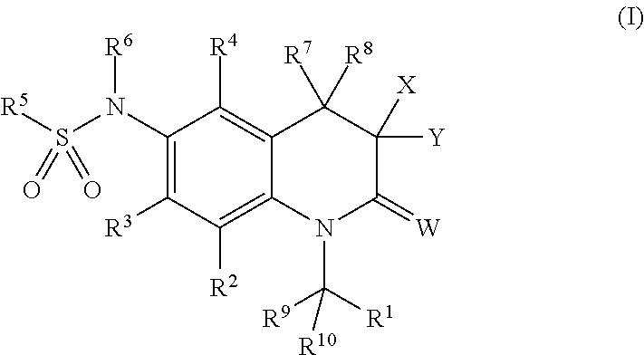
S(N(C1=C([R3])C([R2])=C2C(=C1[R4])C([R8])([R7])C([Y])([X])C(=[W])N2C([R9])([R10])[R1])[R6])([R5])(=O)=O
